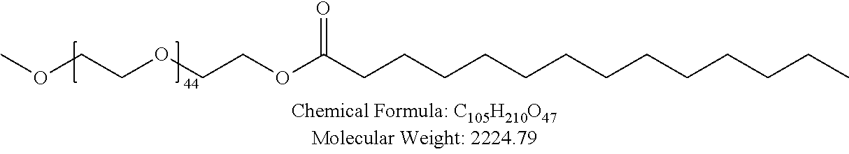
CCCCCCCCCCCCCC(=O)OCCOCCOC
